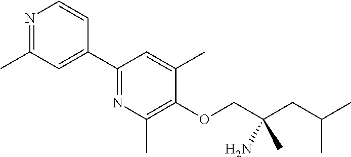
N1=C(C)C=C(C2=NC(C)=C(OCC(CC(C)C)(N)C)C(C)=C2)C=C1
